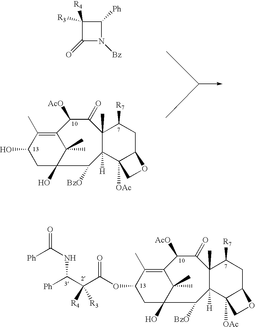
OC1CC2(O)C(C)(C)C(=C1C)C([AcO])C(=O)C1(C)C([H])(C2[BzO])C2([OAc])C(CC1[R7])OC2.C1([R3])([R4])C(=O)N([Bz])C1[Ph].[Ph]C(C(C(OC1CC2(O)C(C)(C)C(=C1C)C([AcO])C(=O)C1(C)C([H])(C2[BzO])C2([OAc])C(CC1[R7])OC2)=O)([R3])[R4])NC(=O)[Ph]
